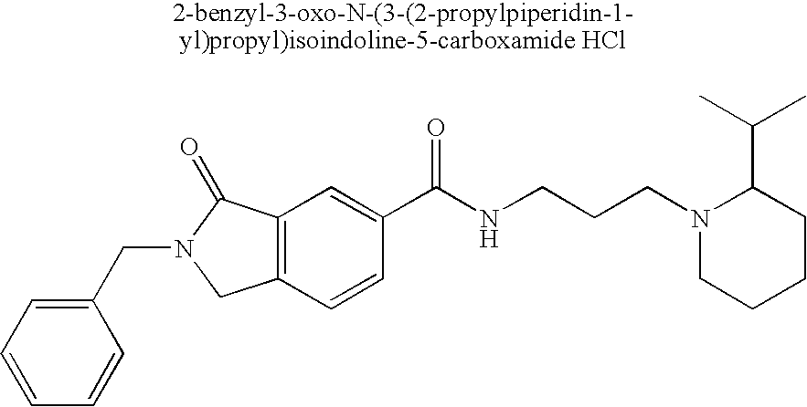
C1=CC=C(CN2CC3=C(C2=O)C=C(C(NCCCN2CCCCC2C(C)C)=O)C=C3)C=C1
